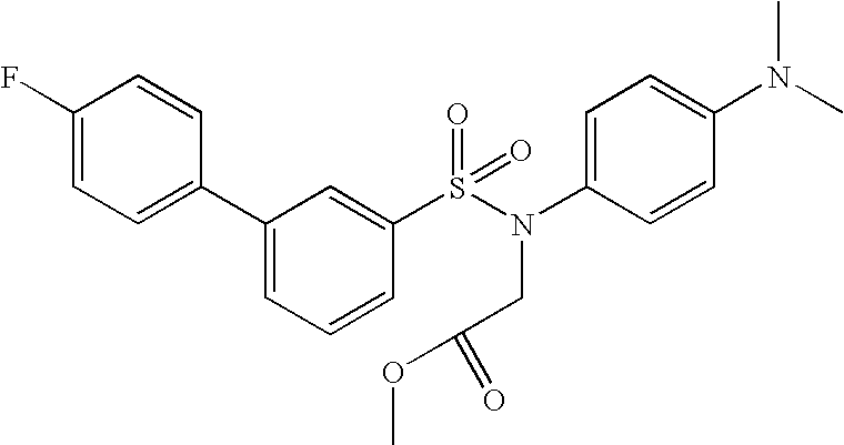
C1(F)=CC=C(C2=CC=CC(S(N(C3=CC=C(N(C)C)C=C3)CC(=O)OC)(=O)=O)=C2)C=C1
